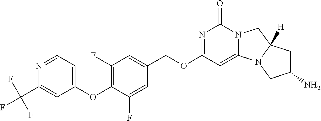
N12C(=CC(OCC3=CC(F)=C(OC4=CC=NC(C(F)(F)F)=C4)C(F)=C3)=NC1=O)N1C([H])(C2)CC(N)C1
